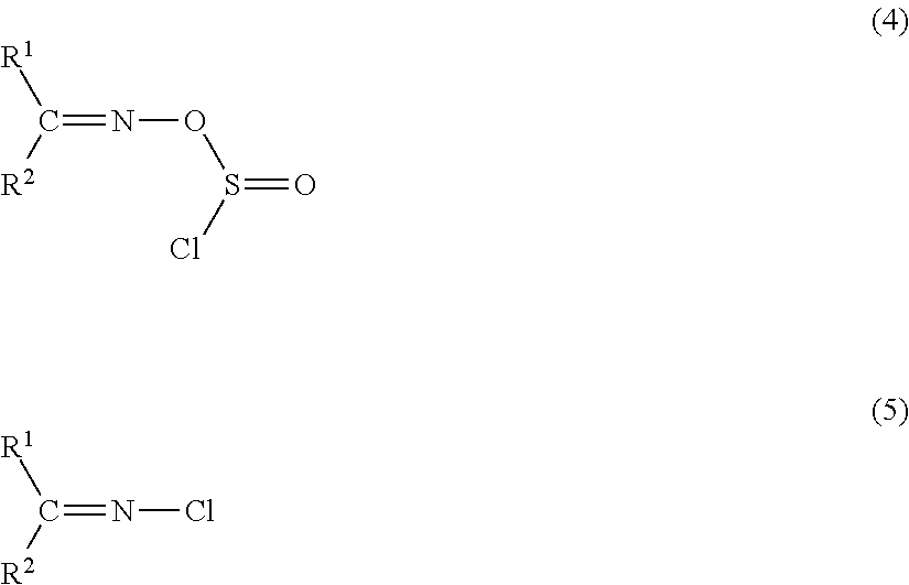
C(=NOS(=O)Cl)([R2])[R1].C(=NCl)([R2])[R1]
